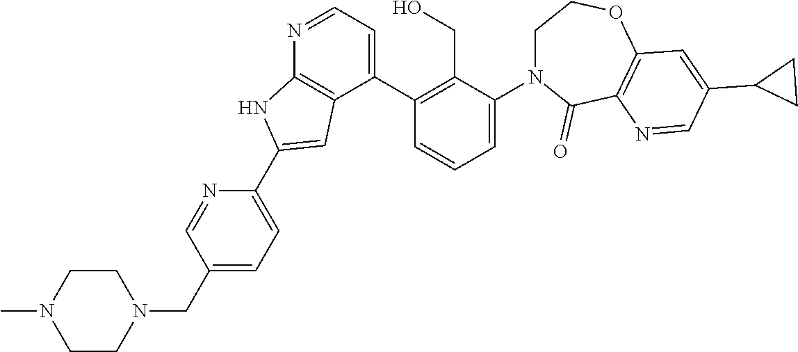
N1=CC=C(C2=C(CO)C(N3CCOC4=C(C3=O)N=CC(C3CC3)=C4)=CC=C2)C2=C1NC(C1=CC=C(CN3CCN(C)CC3)C=N1)=C2
